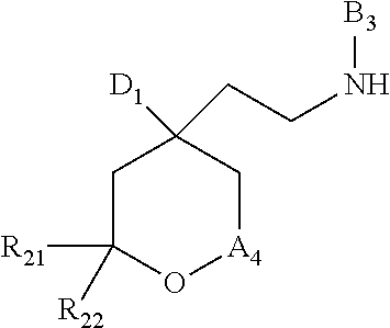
C1C([R21])([R22])O[A4]CC1([D1])CCN[B3]
